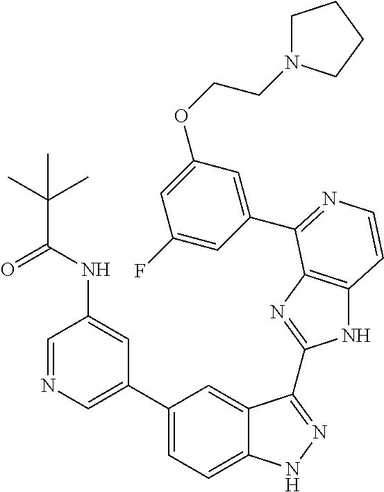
C1(C2=CN=CC(NC(=O)C(C)(C)C)=C2)=CC=C2C(=C1)C(C1=NC3=C(N1)C=CN=C3C1=CC(OCCN3CCCC3)=CC(F)=C1)=NN2
